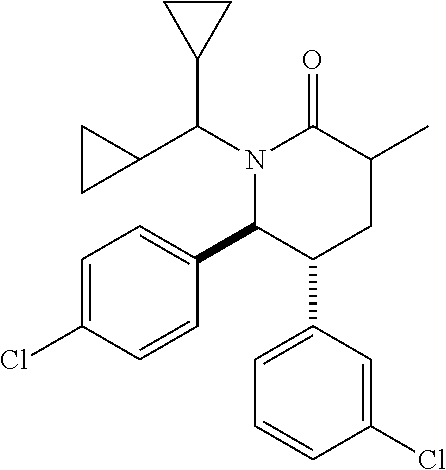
C(N1C(C2=CC=C(Cl)C=C2)C(C2=CC=CC(Cl)=C2)CC(C)C1=O)(C1CC1)C1CC1
